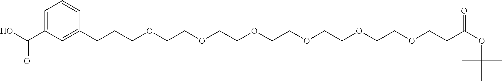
OC(C1=CC=CC(CCCOCCOCCOCCOCCOCCOCCC(=O)OC(C)(C)C)=C1)=O
